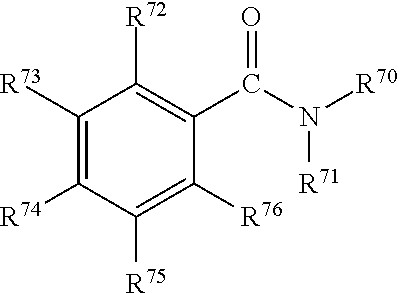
C1([R73])=C([R74])C([R75])=C([R76])C(C(N([R71])[R70])=O)=C1[R72]
